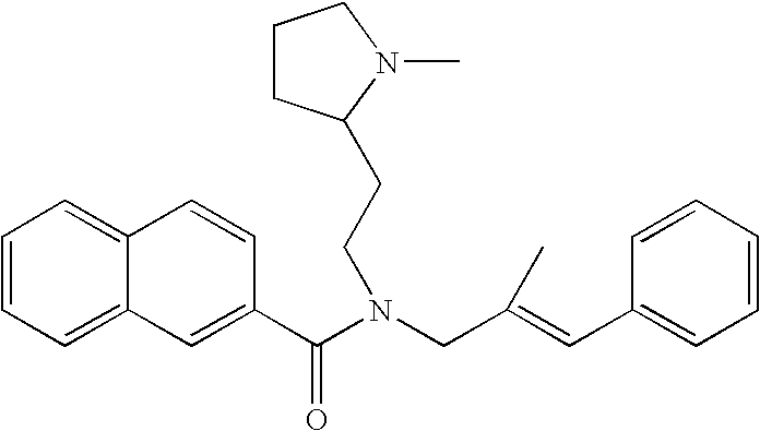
C12=CC=CC=C1C=C(C(N(CC(=CC1=CC=CC=C1)C)CCC1CCCN1C)=O)C=C2
